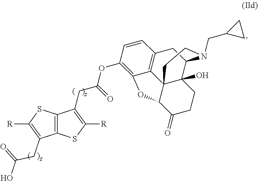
C12=C(SC([R])=C1CC(OC1=C3C4=C(C=C1)CC1C5(O)C4(C(C(=O)CC5)O3)CCN1CC1CC1)=O)C(CC(=O)O)=C([R])S2
